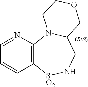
C1=NC2=C(C=C1)[SO2]NCC1N2CCOC1
